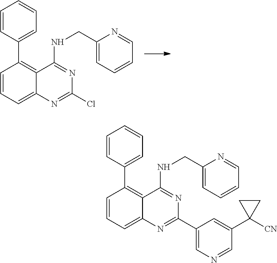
C1=CC=C2C(=C1C1=CC=CC=C1)C(NCC1=CC=CC=N1)=NC(C1=CN=CC(C3([CN])CC3)=C1)=N2.C1=CC=C2C(=C1C1=CC=CC=C1)C(NCC1=CC=CC=N1)=NC(Cl)=N2
